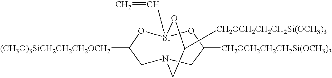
N12CC([(CH3O)3SiCH2CH2CH2OCH2])O[Si](C=C)(OC([CH2OCH2CH2CH2Si(OCH3)3])C1)OC([CH2OCH2CH2CH2Si(OCH3)3])C2
